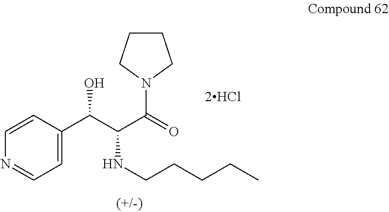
C1=C(C(C(C(=O)N2CCCC2)NCCCCC)O)C=CN=C1
